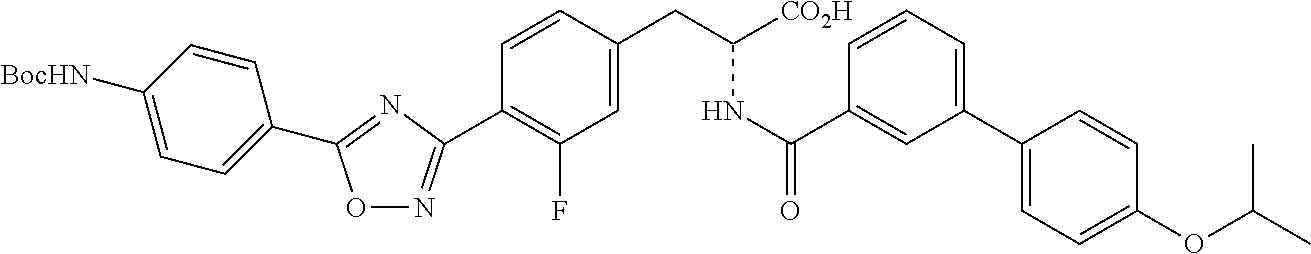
O1N=C(C2=C(F)C=C(CC(NC(=O)C3=CC(C4=CC=C(OC(C)C)C=C4)=CC=C3)[CO2H])C=C2)N=C1C1=CC=C([BocHN])C=C1
